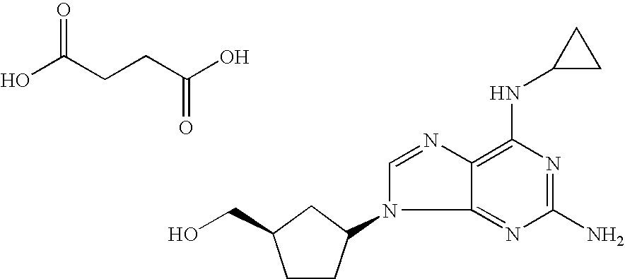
O=C(CCC(O)=O)O.C1CC(N2C3=NC(N)=NC(NC4CC4)=C3N=C2)CC1CO
